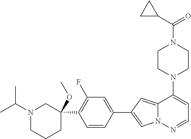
N1(C2=CC=NN3C2=CC(C2=CC(F)=C(C4(OC)CN(C(C)C)CCC4)C=C2)=C3)CCN(C(=O)C2CC2)CC1
